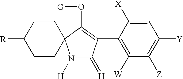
C1CC2(CCC1[R])N([H])C(=[H])C(C1=C([W])C([Z])=C([Y])C=C1[X])=C2O[G]
